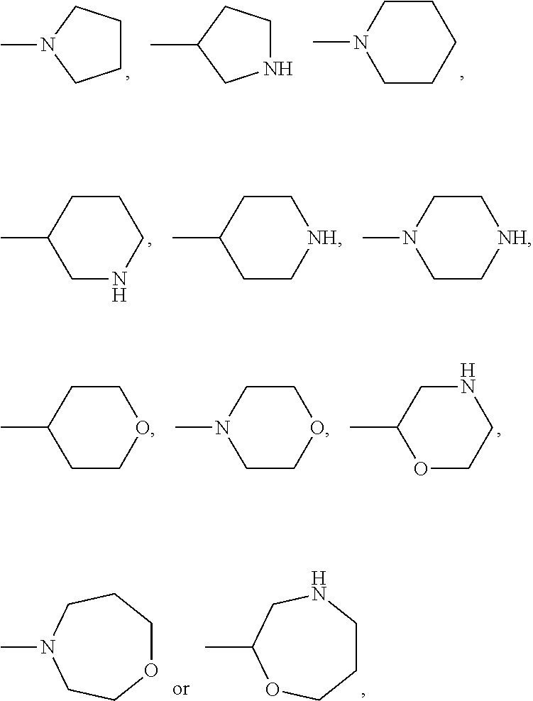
C1CCN(C)C1.N1CCC(C)C1.N1(C)CCCCC1.C1(C)CNCCC1.C1(C)CC[NH]CC1.N1(C)CC[NH]CC1.C1(C)CCOCC1.N1(C)CCOCC1.C1(C)OCCNC1.CN1CCCOCC1.CC1CNCCCO1
